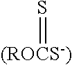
S=[(ROCS-)]
